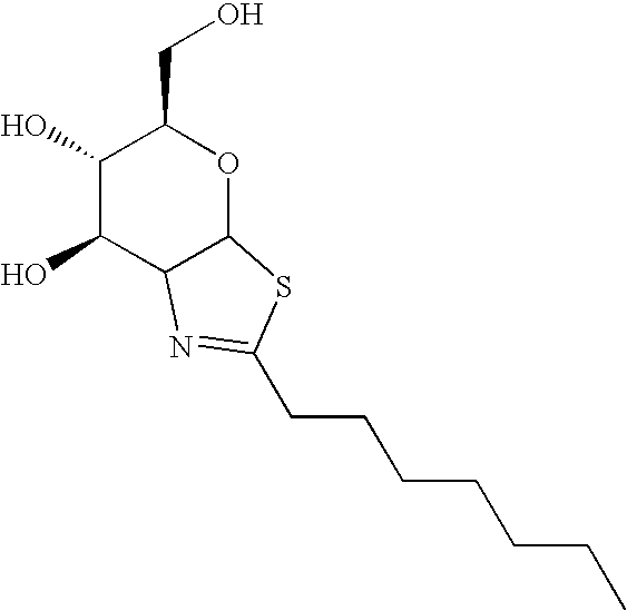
C1(O)C(O)C2C(OC1CO)SC(CCCCCCC)=N2
